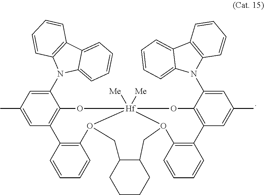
C1=CC=CC2=C1C1=C(C(N3C4=C(C=CC=C4)C4=CC=CC=C34)=CC(C)=C1)O[Hf]13([Me])([Me])O2CC2CCCCC2CO1C1=C(C=CC=C1)C1=C(C(N2C4=CC=CC=C4C4=C2C=CC=C4)=CC(C)=C1)O3
